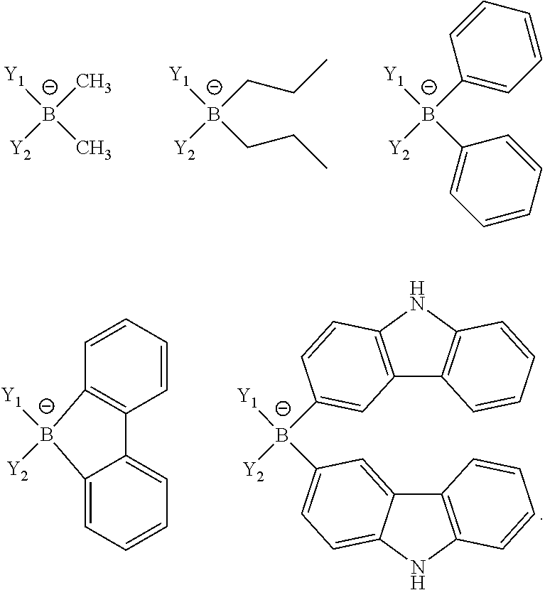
[Y1][B-](C)([Y2])C.[Y1][B-](CCC)([Y2])CCC.[Y1][B-](C1=CC=CC=C1)([Y2])C1=CC=CC=C1.[Y1][B-]1([Y2])C2=C(C3=CC=CC=C13)C=CC=C2.[Y1][B-]([Y2])(C1=CC2=C(NC3=C2C=CC=C3)C=C1)C1=CC=C2C(=C1)C1=C(N2)C=CC=C1
